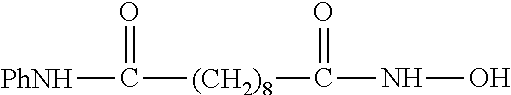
[PhNH]C(=O)[(CH2)8]C(NO)=O
